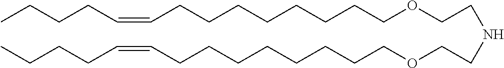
O(CCCCCCCCC=CCCCC)CCNCCOCCCCCCCCC=CCCCC
